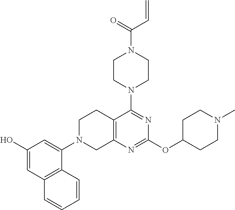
C12=C(N=C(OC3CCN(C)CC3)N=C1N1CCN(C(=O)C=C)CC1)CN(C1=CC(O)=CC3=C1C=CC=C3)CC2
